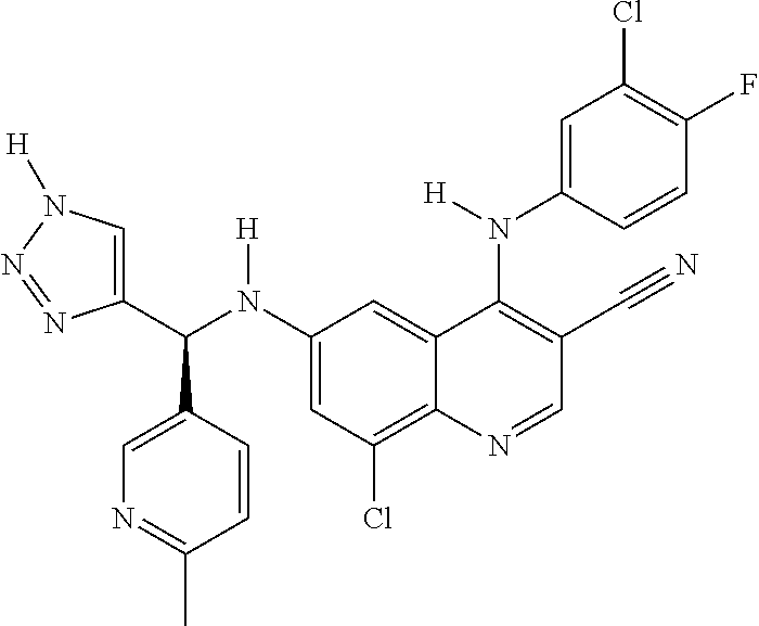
C1(N(C(C2=CN([H])N=N2)C2=CN=C(C)C=C2)[H])=CC(Cl)=C2C(=C1)C(N(C1=CC(Cl)=C(F)C=C1)[H])=C(C#N)C=N2
